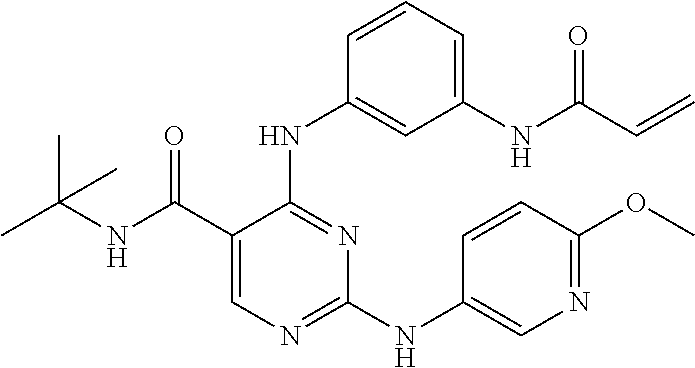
C1=C(C(NC(C)(C)C)=O)C(NC2=CC(NC(C=C)=O)=CC=C2)=NC(NC2=CN=C(OC)C=C2)=N1
